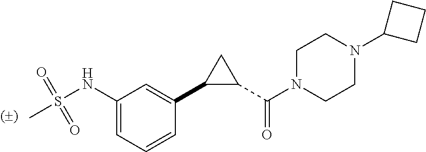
C1C(C(N2CCN(C3CCC3)CC2)=O)C1C1=CC(NS(C)(=O)=O)=CC=C1
